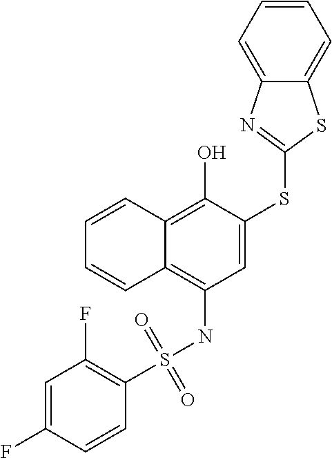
C1(S(NC2=C3C(=C(O)C(SC4=NC5=CC=CC=C5S4)=C2)C=CC=C3)(=O)=O)=C(F)C=C(F)C=C1
